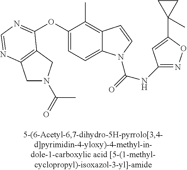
C1N(C(=O)C)CC2=C1N=CN=C2OC1=CC=C2C(=C1C)C=CN2C(=O)NC1=NOC(C2(C)CC2)=C1
